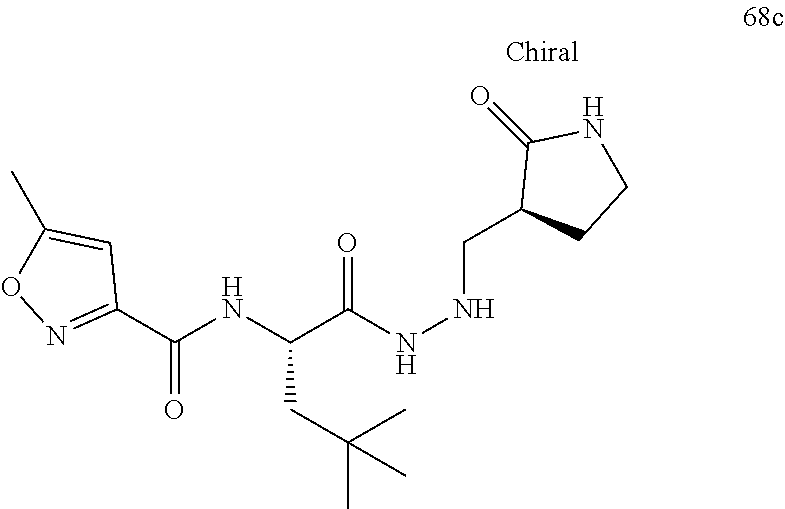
C(C(NNCC1CCNC1=O)=O)(NC(C1=NOC(C)=C1)=O)CC(C)(C)C
